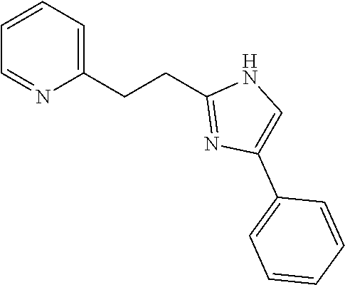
C1(CCC2=NC(C3=CC=CC=C3)=CN2)=CC=CC=N1
